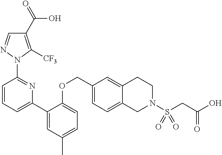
C1(C(=O)O)=C([CF3])N(C2=NC(C3=CC(C)=CC=C3OCC3=CC=C4C(=C3)CCN(S(CC(=O)O)(=O)=O)C4)=CC=C2)N=C1
